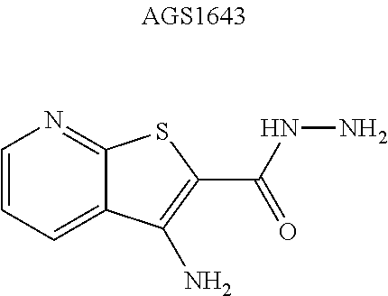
C1=CN=C2C(=C1)C(N)=C(C(NN)=O)S2
